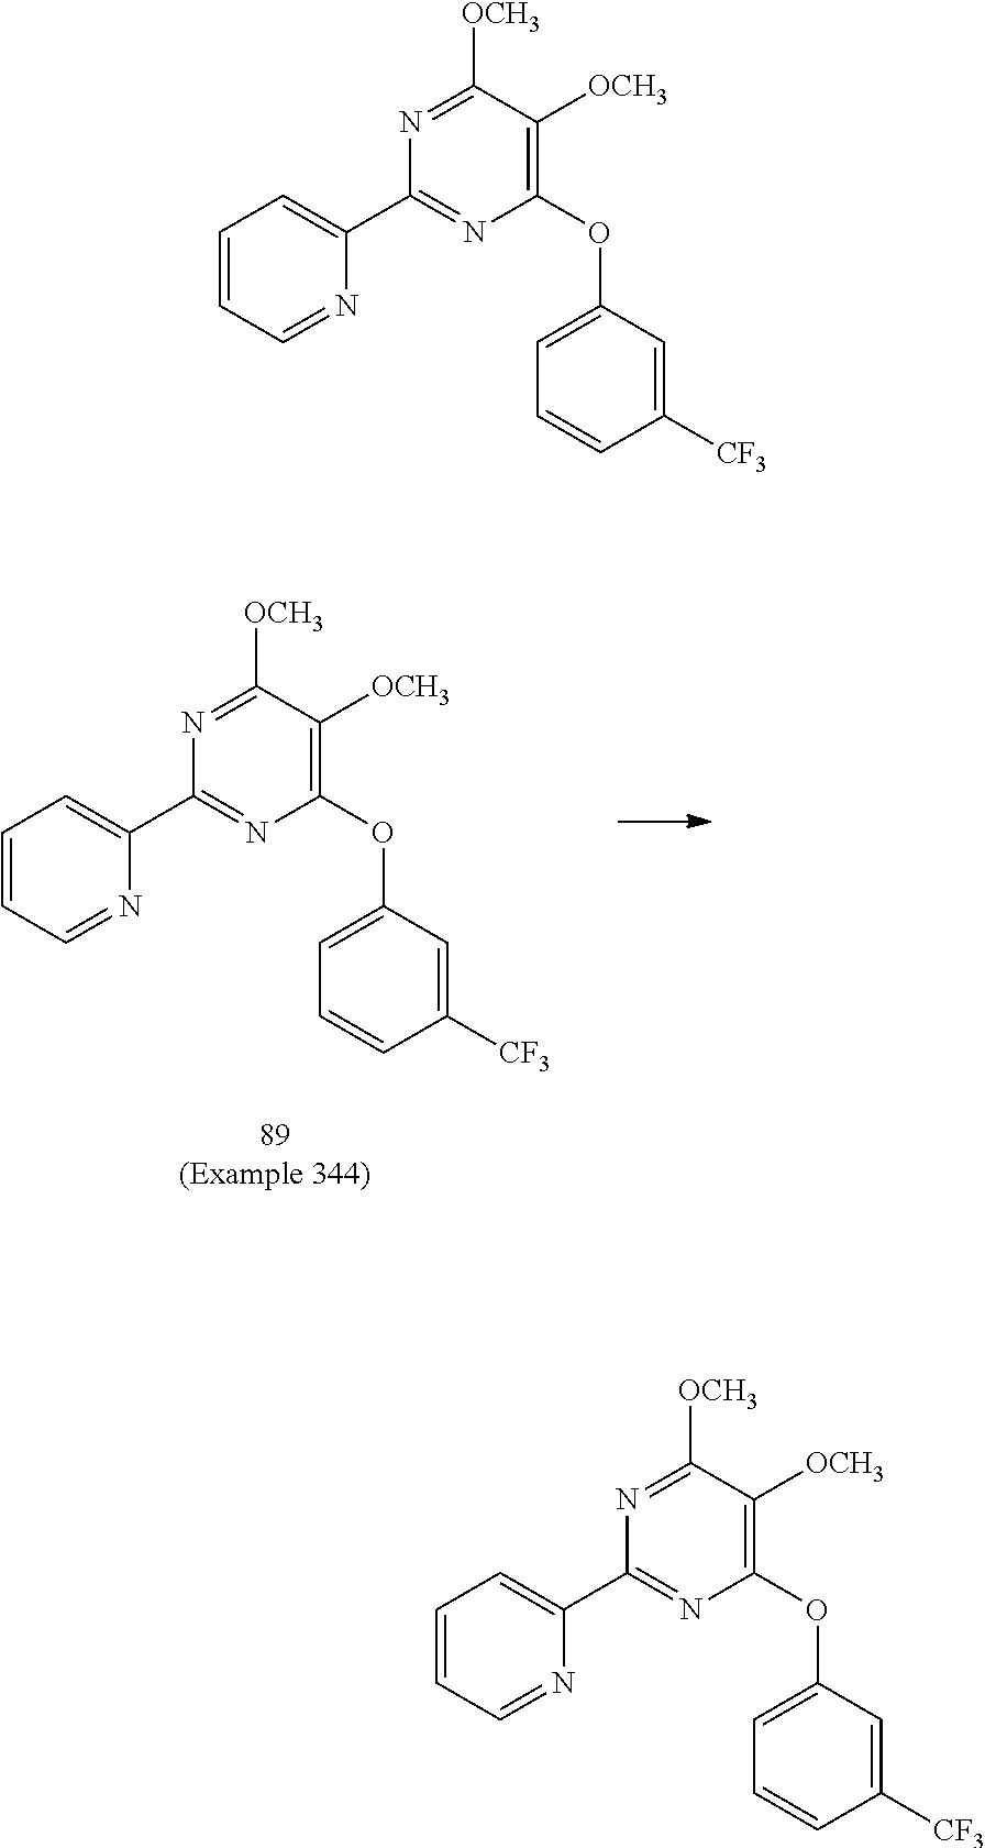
C1=CC=NC(C2=NC(OC3=CC=CC([CF3])=C3)=C([OCH3])C([OCH3])=N2)=C1.C1=CC=NC(C2=NC(OC3=CC=CC([CF3])=C3)=C([OCH3])C([OCH3])=N2)=C1.C1=CC=NC(C2=NC(OC3=CC=CC([CF3])=C3)=C([OCH3])C([OCH3])=N2)=C1
